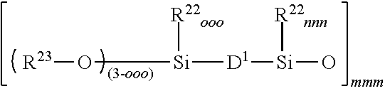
[R23]O[Si]([R22ooo])[D1][Si]([R22nnn])O
